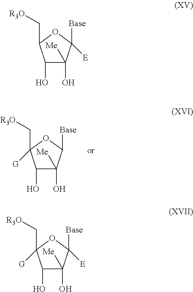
C1(O)([Me])C(O)C(C[R3O])([G])OC1[Base].C1(O)([Me])C(O)C(C[R3O])OC1([Base])[E].C1(O)([Me])C(O)C(C[R3O])([G])OC1([Base])[E]
